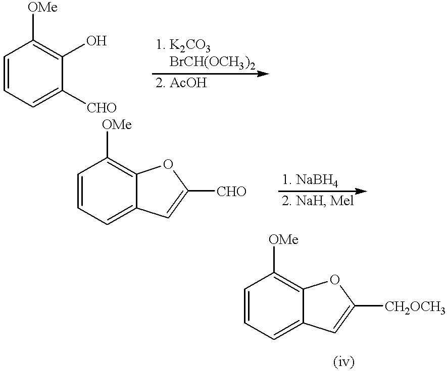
C1=CC=C2C(=C1[OMe])OC([CH2OCH3])=C2.C1=CC=C([CHO])C(O)=C1[OMe].C1=CC=C2C(=C1[OMe])OC([CHO])=C2
